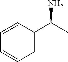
C1=C(C(C)N)C=CC=C1
